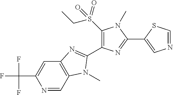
N1=CC2=C(C=C1C(F)(F)F)N=C(C1=C(S(CC)(=O)=O)N(C)C(C3=CN=CS3)=N1)N2C
